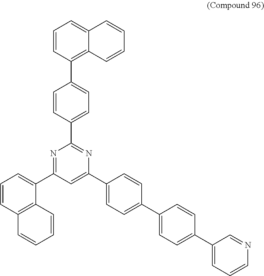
N1=C(C2=CC=CC3=C2C=CC=C3)C=C(C2=CC=C(C3=CC=C(C4=CC=CN=C4)C=C3)C=C2)N=C1C1=CC=C(C2=C3C(=CC=C2)C=CC=C3)C=C1
